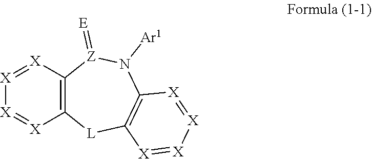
[X]1=[X]C2=C([X]=[X]1)[L]C1=C(N([Ar1])[Z]2=[E])[X]=[X][X]=[X]1
